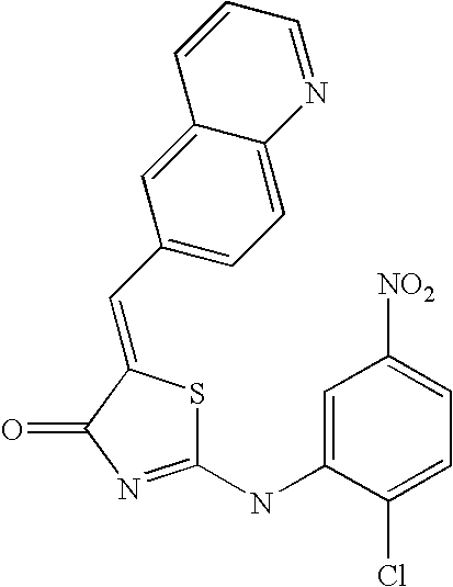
C1(C=C2SC(NC3=CC([NO2])=CC=C3Cl)=NC2=O)=CC=C2C(=C1)C=CC=N2
